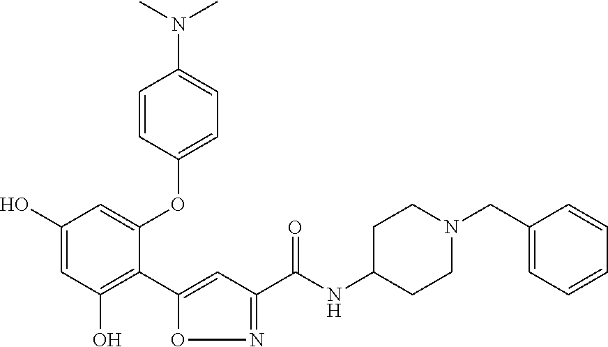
C1(O)=CC(O)=C(C2=CC(C(NC3CCN(CC4=CC=CC=C4)CC3)=O)=NO2)C(OC2=CC=C(N(C)C)C=C2)=C1
